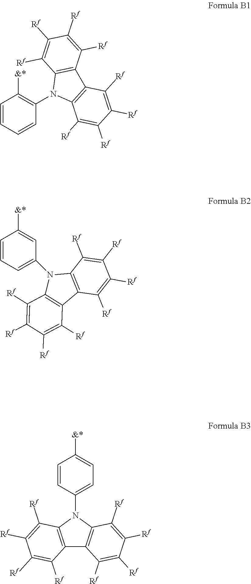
C1=CC=CC(N2C3=C(C4=C2C([Rf])=C([Rf])C([Rf])=C4[Rf])C([Rf])=C([Rf])C([Rf])=C3[Rf])=C1[&*].N1(C2=CC=CC([&*])=C2)C2=C(C3=C1C([Rf])=C([Rf])C([Rf])=C3[Rf])C([Rf])=C([Rf])C([Rf])=C2[Rf].C12=C(N(C3=CC=C([&*])C=C3)C3=C1C([Rf])=C([Rf])C([Rf])=C3[Rf])C([Rf])=C([Rf])C([Rf])=C2[Rf]
